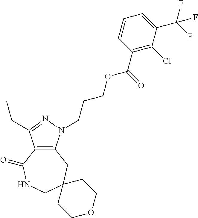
C12=C(N(CCCOC(C3=C(Cl)C(C(F)(F)F)=CC=C3)=O)N=C1CC)CC1(CNC2=O)CCOCC1
